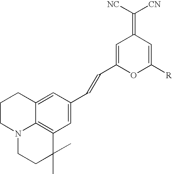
C12=CC(C=CC3=CC(=C([NC])[CN])C=C([R])O3)=CC3=C1N(CCC2)CCC3(C)C
